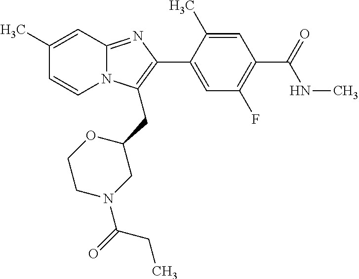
C1(C)=CC2=NC(C3=CC(F)=C(C(NC)=O)C=C3C)=C(CC3CN(C(=O)CC)CCO3)N2C=C1
